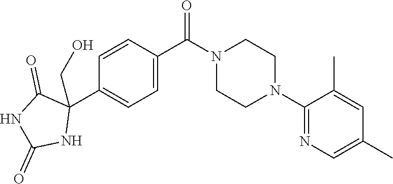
C1=CC(C(N2CCN(C3=NC=C(C)C=C3C)CC2)=O)=CC=C1C1(CO)C(=O)NC(=O)N1
